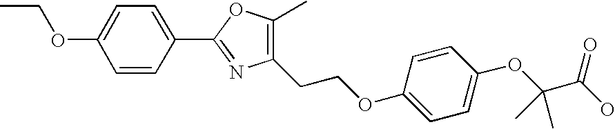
C1=C(C2=NC(CCOC3=CC=C(OC(C(O)=O)(C)C)C=C3)=C(C)O2)C=CC(OCC)=C1
